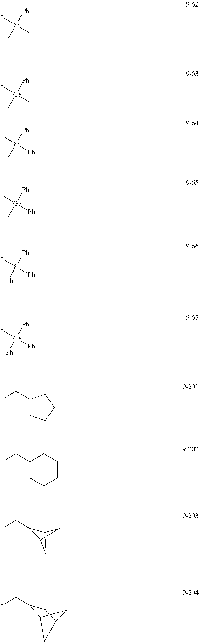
*CC1C2CC1C2.C[Si](*)(C)[Ph].C[Ge](*)(C)[Ph].C[Si](*)([Ph])[Ph].C[Ge](*)([Ph])[Ph].[Ph][Si](*)([Ph])[Ph].[Ph][Ge](*)([Ph])[Ph].*CC1CCCC1.C1(C*)CCCCC1.*CC1C2CC(C1)C2
